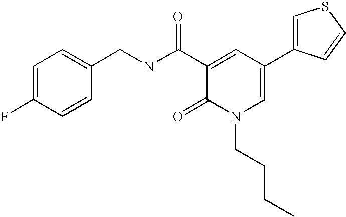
C1(CNC(C2=CC(C3=CSC=C3)=CN(CCCC)C2=O)=O)=CC=C(F)C=C1
